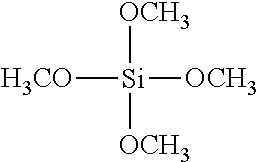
[H3CO][Si]([OCH3])([OCH3])[OCH3]
